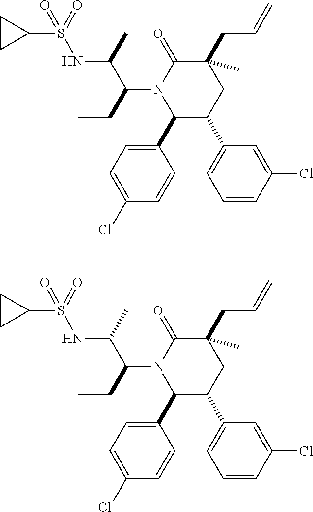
C1(CC=C)(C)C(=O)N(C(C(NS(=O)(C2CC2)=O)C)CC)C(C2=CC=C(Cl)C=C2)C(C2=CC=CC(Cl)=C2)C1.C1(CC=C)(C)C(=O)N(C(C(NS(=O)(C2CC2)=O)C)CC)C(C2=CC=C(Cl)C=C2)C(C2=CC=CC(Cl)=C2)C1
